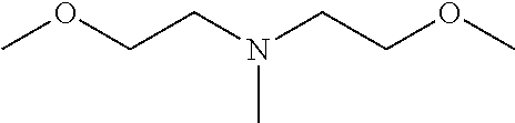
O(CCN(CCOC)C)C
